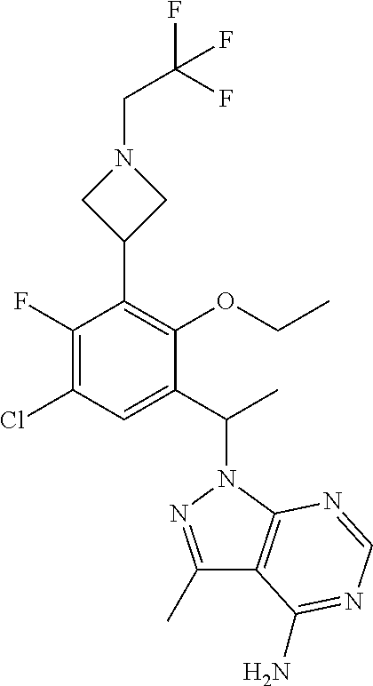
C1(C(C)N2N=C(C)C3=C2N=CN=C3N)=CC(Cl)=C(F)C(C2CN(CC(F)(F)F)C2)=C1OCC
